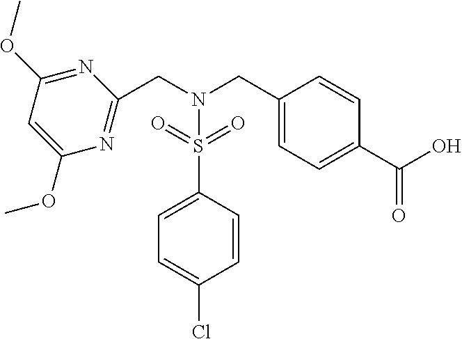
N1=C(OC)C=C(OC)N=C1CN(S(C1=CC=C(Cl)C=C1)(=O)=O)CC1=CC=C(C(=O)O)C=C1
